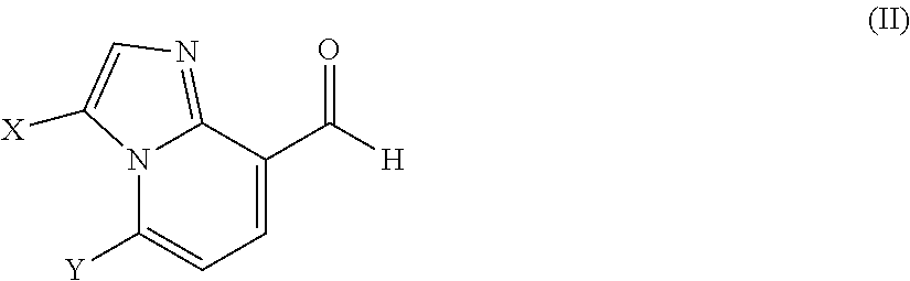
C12=NC=C([X])N1C([Y])=CC=C2C([H])=O
